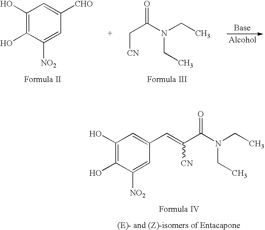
C1(O)=C(O)C([NO2])=CC(C=C(C(N(CC)CC)=O)[CN])=C1.C(C(N(CC)CC)=O)[CN].C1(O)=C(O)C([NO2])=CC([CHO])=C1
